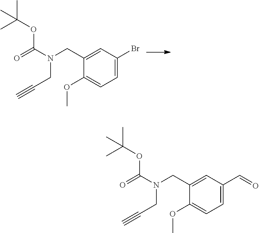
C1=C(CN(C(=O)OC(C)(C)C)CC#C)C(OC)=CC=C1Br.C1=C(CN(C(=O)OC(C)(C)C)CC#C)C(OC)=CC=C1C=O
